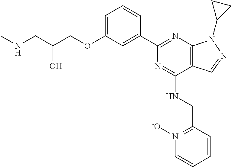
C1=C(OCC(CNC)O)C=C(C2=NC3=C(C(NCC4=[N+]([-O])C=CC=C4)=N2)C=NN3C2CC2)C=C1
